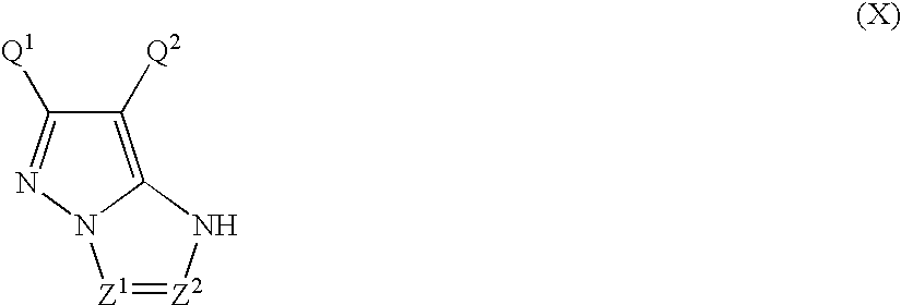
C1([Q2])=C2N(N=C1[Q1])[Z1]=[Z2]N2
